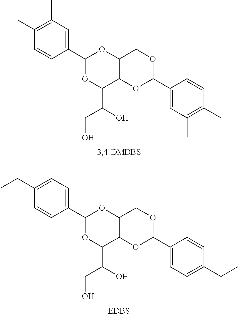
C1(C2OC(C(O)CO)C3C(O2)COC(C2=CC(C)=C(C)C=C2)O3)=CC(C)=C(C)C=C1.C1(C2OC(C(O)CO)C3C(O2)COC(C2=CC=C(CC)C=C2)O3)=CC=C(CC)C=C1
